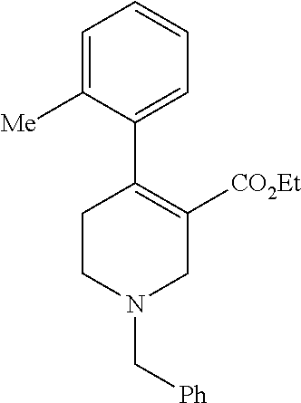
C1=C([Me])C(C2=C([CO2Et])CN(C[Ph])CC2)=CC=C1
